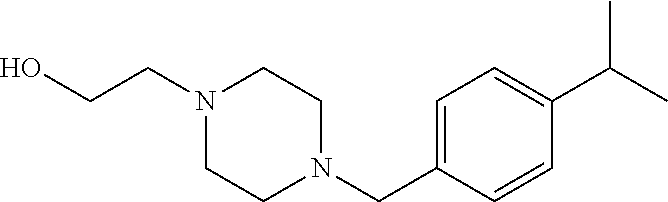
C1(CN2CCN(CCO)CC2)=CC=C(C(C)C)C=C1
